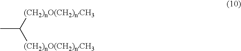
CC([(CH2)nO(CH2)nCH3])[(CH2)nO(CH2)nCH3]
